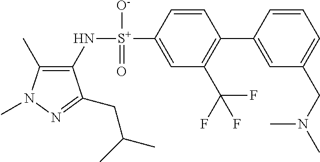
C1(C)=C(N[S+](C2=CC(C(F)(F)F)=C(C3=CC(CN(C)C)=CC=C3)C=C2)([O-])=O)C(CC(C)C)=NN1C
